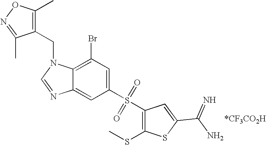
C1(S(=O)(=O)C2=C(SC)SC(C(=N)N)=C2)=CC(Br)=C2C(=C1)N=CN2CC1=C(C)ON=C1C
